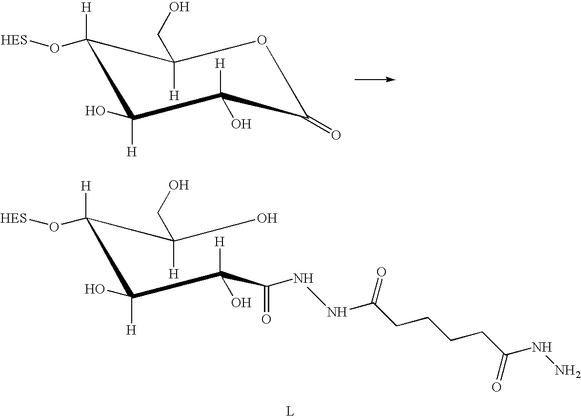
C1(O[HES])([H])C([H])(O)C([H])(O)C(=O)OC1([H])CO.C(C(C([H])(O)C(=O)NNC(=O)CCCCC(NN)=O)([H])O)(C(O)([H])CO)(O[HES])[H].[L]
